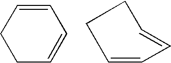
C1=CCCC=C1.C1=CC=CCC1
